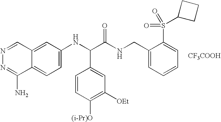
C1=C(NC(C(NCC2=CC=CC=C2S(C2CCC2)(=O)=O)=O)C2=CC([OEt])=C([(i-Pr)O])C=C2)C=C2C(=C1)C(N)=NN=C2.[CF3COOH]
